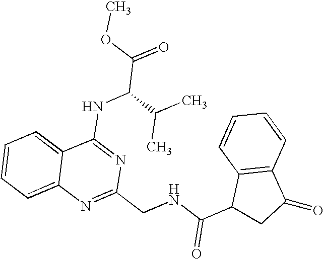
C12=CC=CC=C1N=C(CNC(C1CC(=O)C3=C1C=CC=C3)=O)N=C2NC(C(=O)OC)C(C)C
